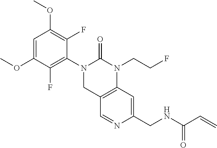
COC1=CC(OC)=C(F)C(N2C(=O)N(CCF)C3=C(C2)C=NC(CNC(C=C)=O)=C3)=C1F
